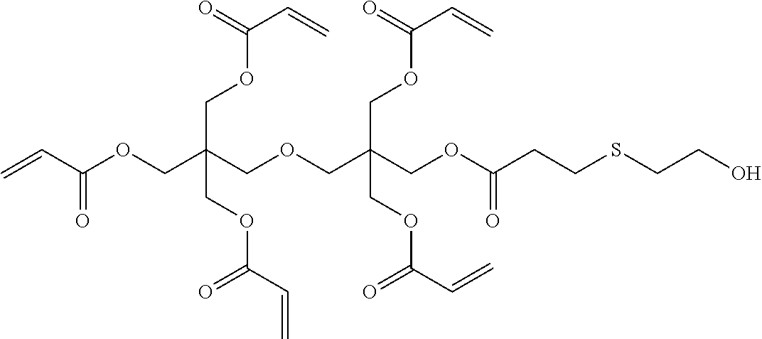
C=CC(OCC(COCC(COC(CCSCCO)=O)(COC(C=C)=O)COC(C=C)=O)(COC(C=C)=O)COC(C=C)=O)=O
